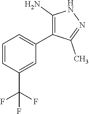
C1=CC(C(F)(F)F)=CC(C2=C(N)NN=C2C)=C1
